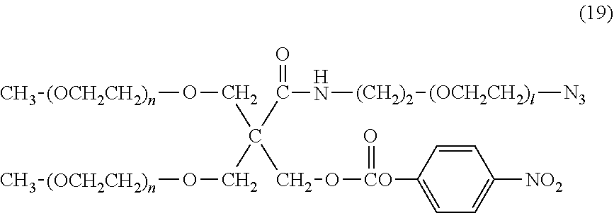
C(C(=O)N[(CH2)2][(OCH2CH2)l][N3])(CO[(OCH2CH2)n]C)(CO[(OCH2CH2)n]C)CO[CO](=O)C1=CC=C([NO2])C=C1
